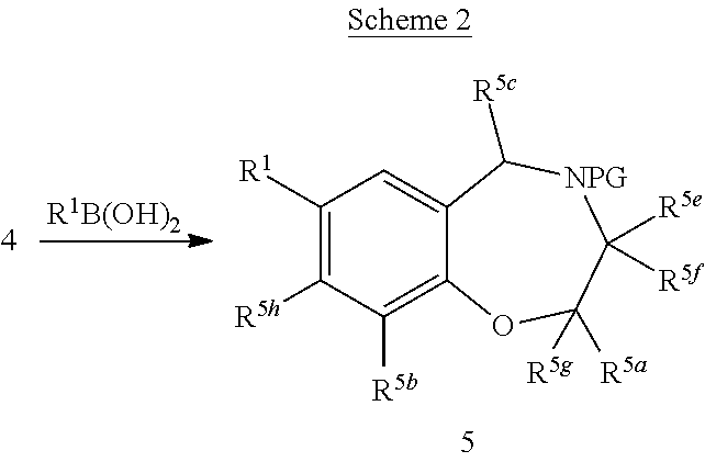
C1([R1])=C([R5h])C([R5b])=C2C(=C1)C([R5c])[NPG]C([R5e])([R5f])C([R5a])([R5g])O2.[R1B(OH)2]
